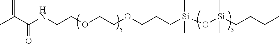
C(OCCOCCNC(C(C)=C)=O)CC[Si](O[Si](CCCC)(C)C)(C)C
